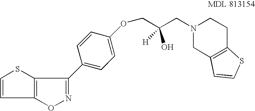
O1N=C(C2=CC=C(OCC(O)([H])CN3CC4=C(CC3)SC=C4)C=C2)C2=C1C=CS2
